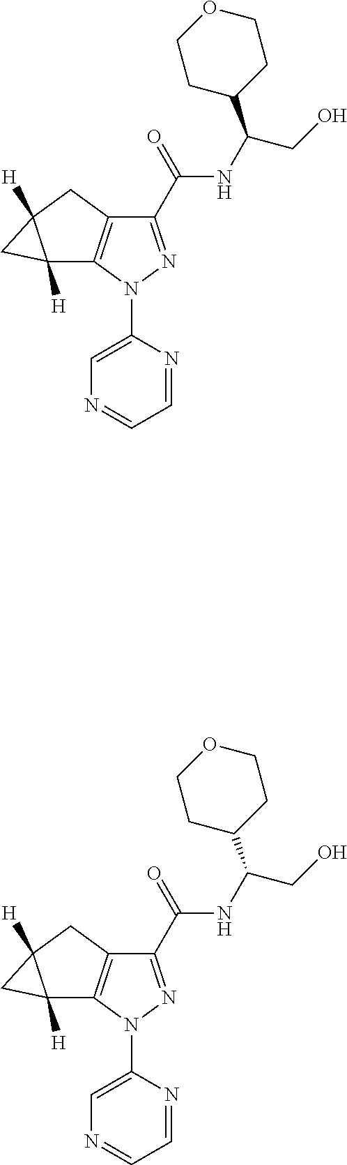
C12([H])C3=C(CC1([H])C2)C(C(=O)NC(C1CCOCC1)CO)=NN3C1=CN=CC=N1.C12([H])C3=C(CC1([H])C2)C(C(=O)NC(C1CCOCC1)CO)=NN3C1=CN=CC=N1
